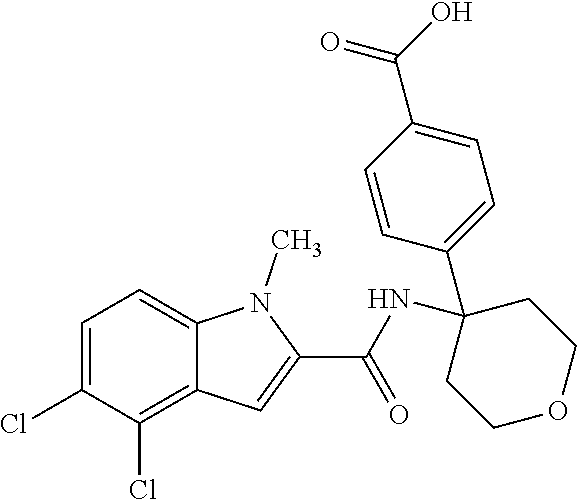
C1=C(Cl)C(Cl)=C2C(=C1)N(C)C(C(NC1(C3=CC=C(C(=O)O)C=C3)CCOCC1)=O)=C2
